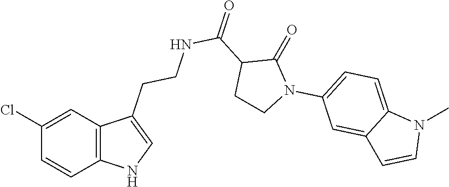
C12=C(C=C(Cl)C=C1)C(CCNC(C1CCN(C3=CC=C4C(=C3)C=CN4C)C1=O)=O)=CN2
